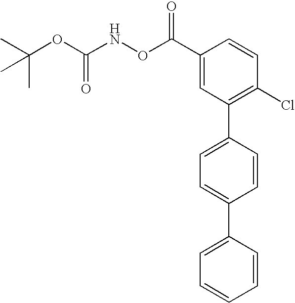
O(C(C1=CC(C2=CC=C(C3=CC=CC=C3)C=C2)=C(Cl)C=C1)=O)NC(=O)OC(C)(C)C
